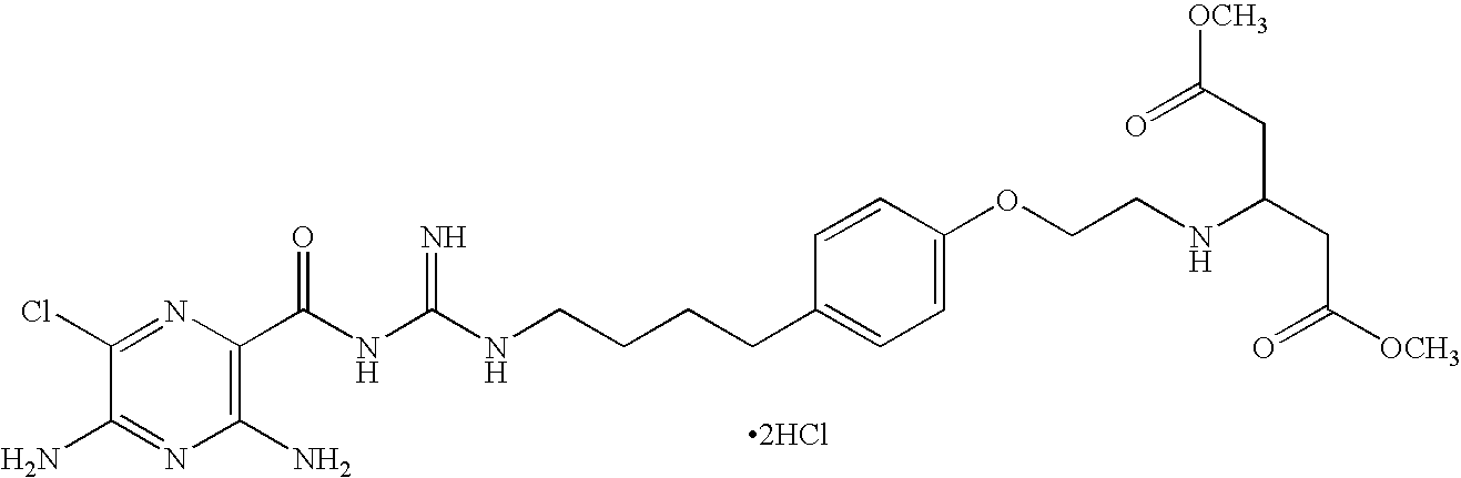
C1(Cl)=NC(C(NC(NCCCCC2=CC=C(OCCNC(CC([OCH3])=O)CC([OCH3])=O)C=C2)=N)=O)=C(N)N=C1N.[2HCl]
